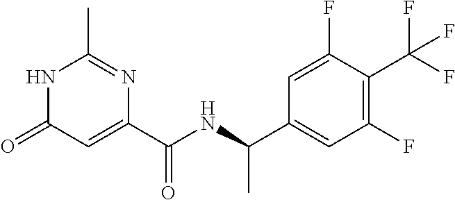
C1(C)=NC(C(NC(C2=CC(F)=C(C(F)(F)F)C(F)=C2)C)=O)=CC(=O)N1
